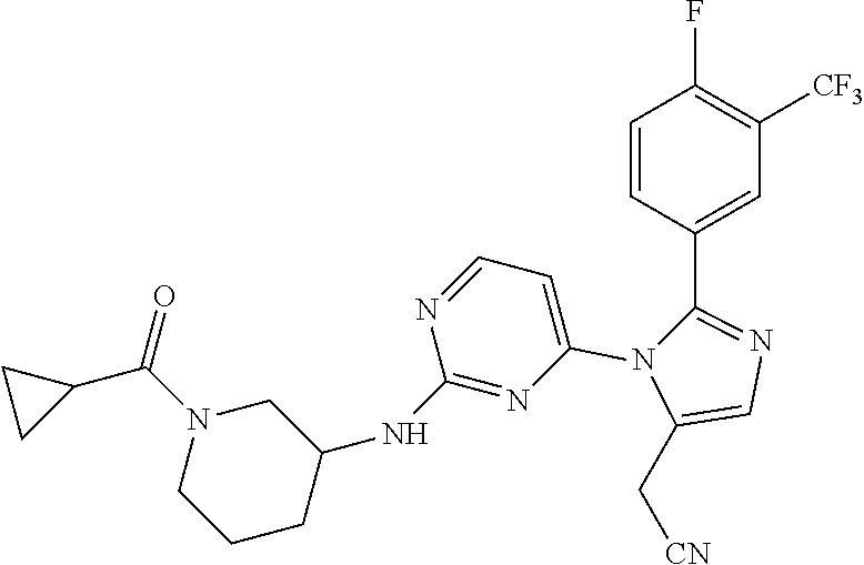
C1=CC(C2=NC=C(C[CN])N2C2=CC=NC(NC3CN(C(C4CC4)=O)CCC3)=N2)=CC([CF3])=C1F
